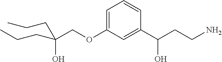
C1=C(OCC(O)(CCC)CCC)C=C(C(CCN)O)C=C1
